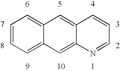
C1=CC=C2C(=C1)C=C1C(=C2)N=CC=C1
